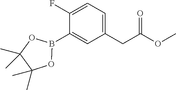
C1=C(F)C(B2OC(C)(C)C(C)(C)O2)=CC(CC(OC)=O)=C1
